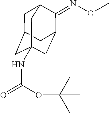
C1C2CC3(NC(=O)OC(C)(C)C)CC(C(=NOC)C1C3)C2
